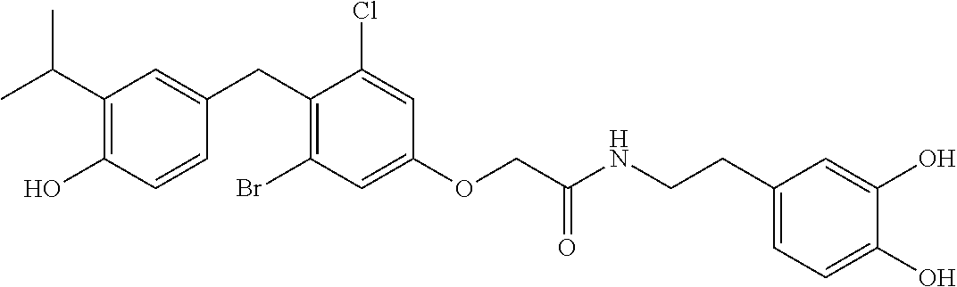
C1(CC2=CC(C(C)C)=C(O)C=C2)=C(Br)C=C(OCC(NCCC2=CC=C(O)C(O)=C2)=O)C=C1Cl
